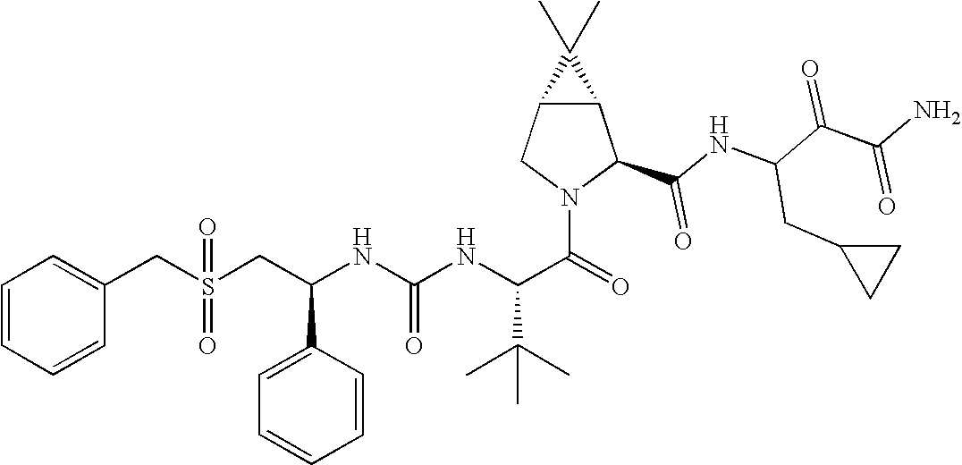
C12C(CN(C(=O)C(NC(NC(CS(CC3=CC=CC=C3)(=O)=O)C3=CC=CC=C3)=O)C(C)(C)C)C1C(NC(C(C(N)=O)=O)CC1CC1)=O)C2(C)C
